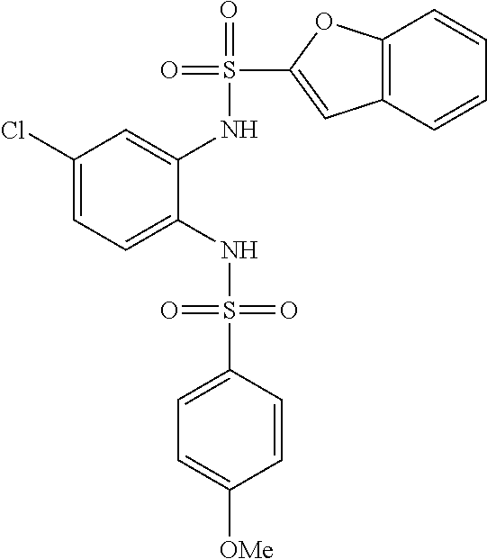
C1(Cl)=CC=C(NS(=O)(=O)C2=CC=C([OMe])C=C2)C(NS(=O)(C2=CC3=C(O2)C=CC=C3)=O)=C1
